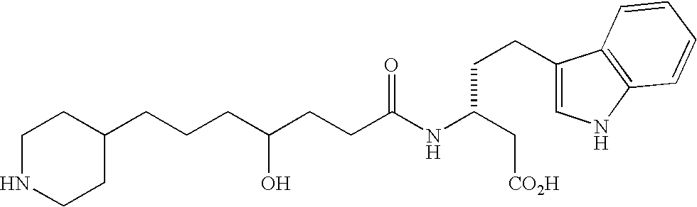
C1NCCC(CCCC(CCC(NC(C[CO2H])CCC2=CNC3=C2C=CC=C3)=O)O)C1
